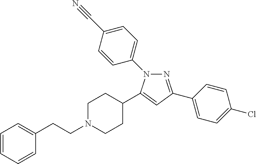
C1=CC=CC(CCN2CCC(C3=CC(C4=CC=C(Cl)C=C4)=NN3C3=CC=C(C#N)C=C3)CC2)=C1
